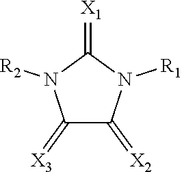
C1(=[X3])C(=[X2])N([R1])C(=[X1])N1[R2]
